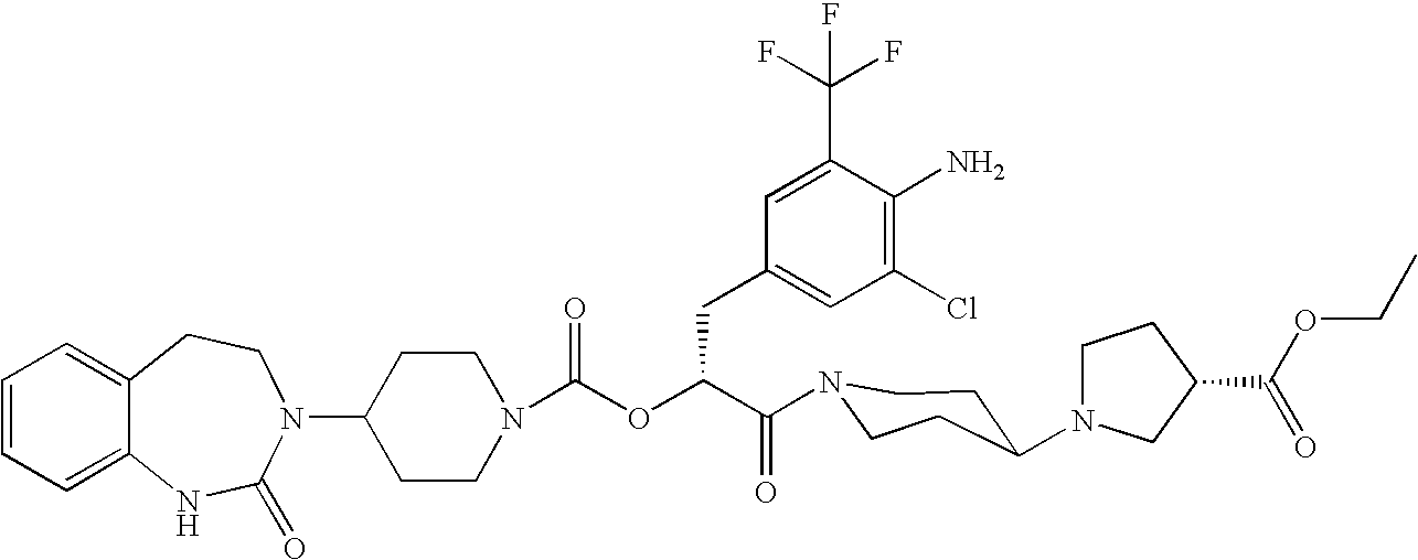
C1(N2C(=O)NC3=CC=CC=C3CC2)CCN(C(OC(C(=O)N2CCC(N3CCC(C(OCC)=O)C3)CC2)CC2=CC(Cl)=C(N)C(C(F)(F)F)=C2)=O)CC1
